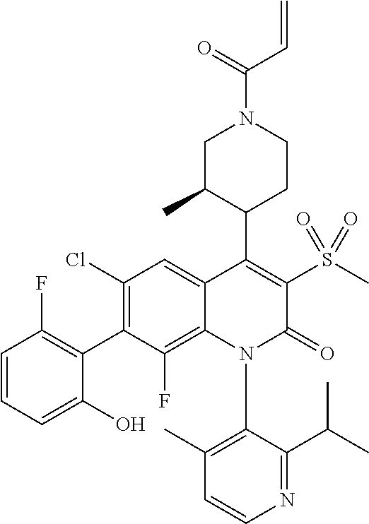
C1=CN=C(C(C)C)C(N2C(=O)C(S(C)(=O)=O)=C(C3C(C)CN(C(=O)C=C)CC3)C3=CC(Cl)=C(C4=C(F)C=CC=C4O)C(F)=C23)=C1C
